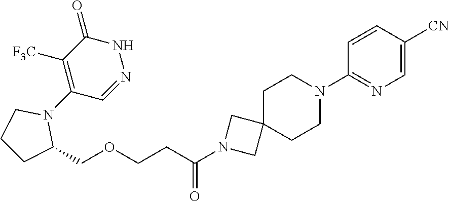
C1([F3C])=C(N2CCCC2COCCC(N2CC3(C2)CCN(C2=NC=C([CN])C=C2)CC3)=O)C=NNC1=O
